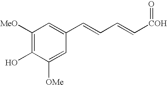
C1([MeO])=C(O)C([OMe])=CC(C=CC=C[COH]=O)=C1
